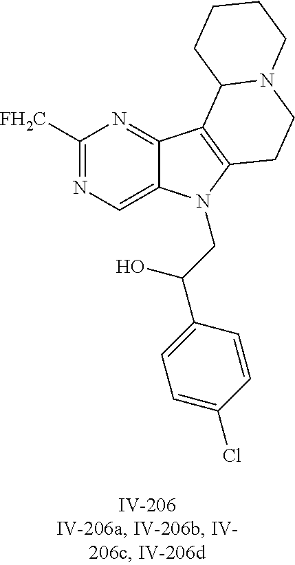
C1([FH2C])=NC=C2C(=N1)C1=C(N2CC(C2=CC=C(Cl)C=C2)O)CCN2C1CCCC2
